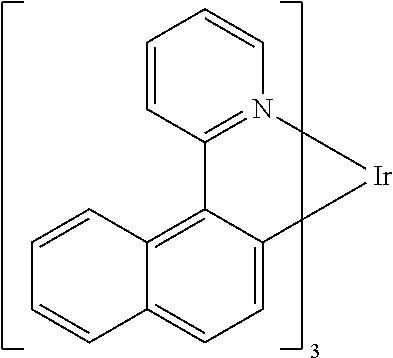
C12=CC=C3C(=C1C=CC=C2)C1=N([Ir]3)C=CC=C1
